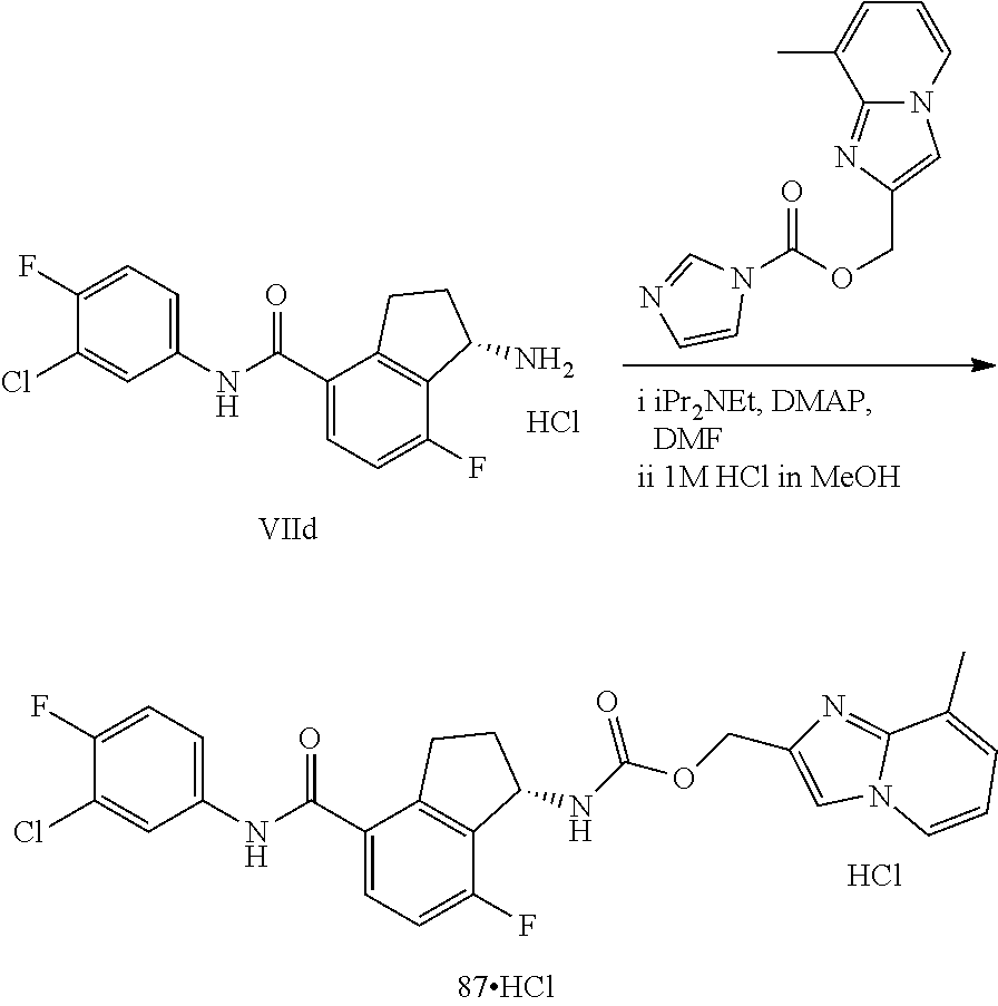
C1(Cl)=CC(NC(C2=CC=C(F)C3=C2CCC3NC(OCC2=CN3C(=N2)C(C)=CC=C3)=O)=O)=CC=C1F.Cl.C1(Cl)=CC(NC(C2=CC=C(F)C3=C2CCC3N)=O)=CC=C1F.Cl.N1(C(OCC2=CN3C(=N2)C(C)=CC=C3)=O)C=NC=C1
